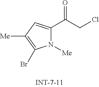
N1([Me])C(C(CCl)=O)=CC([Me])=C1Br
